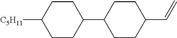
C1([C5H11])CCC(C2CCC(C=C)CC2)CC1
